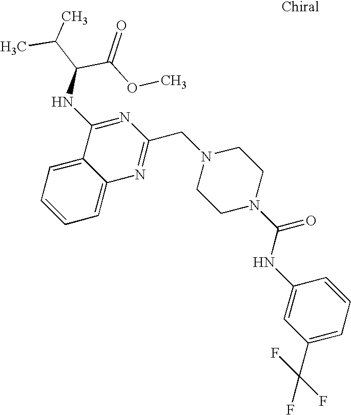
N1(CC2=NC3=CC=CC=C3C(NC(C(C)C)C(=O)OC)=N2)CCN(C(NC2=CC(C(F)(F)F)=CC=C2)=O)CC1
